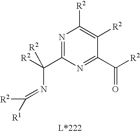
N1=C(C([R2])(N=C([R2])[R1])[R2])N=C(C([R2])=O)C([R2])=C1[R2]
